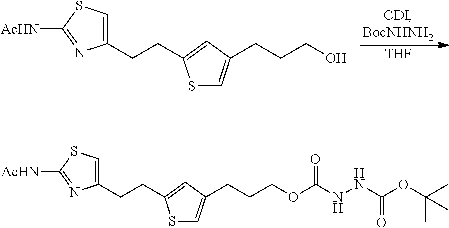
[THF].C1(CCC2=CC(CCCO)=CS2)=CSC([AcHN])=N1.C1(CCC2=CC(CCCOC(NNC(OC(C)(C)C)=O)=O)=CS2)=CSC([AcHN])=N1
